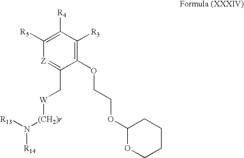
C1(OCCOC2OCCCC2)=C([R3])C([R4])=C([R5])[Z]=C1C[W][(CH2)r]N([R14])[R13]
